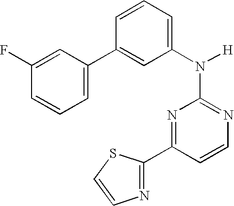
N1=C(N([H])C2=CC=CC(C3=CC=CC(F)=C3)=C2)N=C(C2=NC=CS2)C=C1
